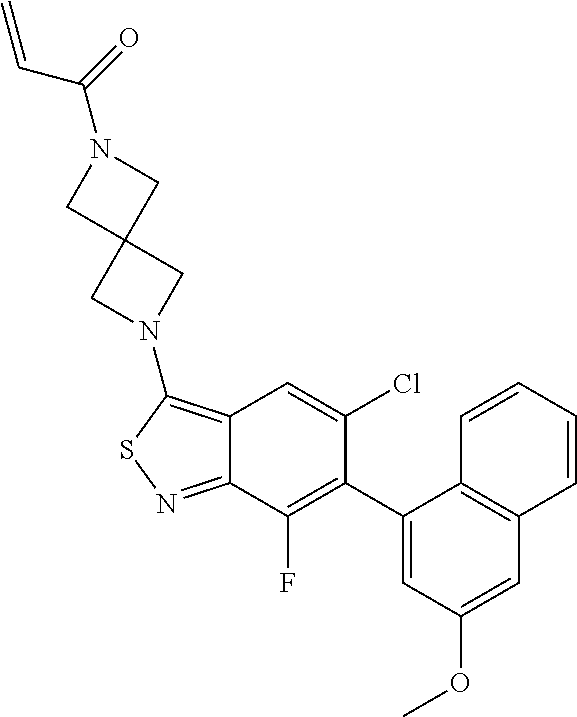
C1(C2=C(F)C3=NSC(N4CC5(C4)CN(C(C=C)=O)C5)=C3C=C2Cl)=CC(OC)=CC2=C1C=CC=C2
